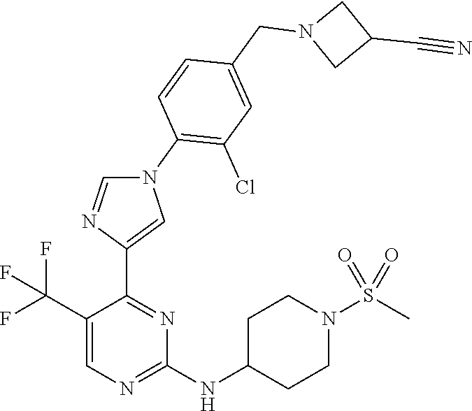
C1(C(F)(F)F)=CN=C(NC2CCN(S(C)(=O)=O)CC2)N=C1C1=CN(C2=C(Cl)C=C(CN3CC(C#N)C3)C=C2)C=N1
